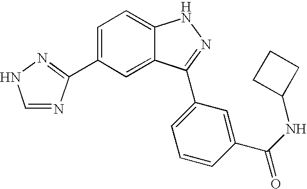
C1=C(C2=NNC=N2)C=C2C(=C1)NN=C2C1=CC=CC(C(NC2CCC2)=O)=C1
